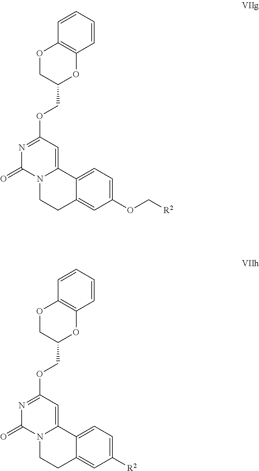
N1=C(OCC2OC3=C(OC2)C=CC=C3)C=C2N(C1=O)CCC1=CC(OC[R2])=CC=C21.N1=C(OCC2OC3=C(OC2)C=CC=C3)C=C2N(C1=O)CCC1=CC([R2])=CC=C21
